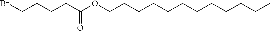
C(CCCCCCC)CCCCOC(CCCCBr)=O
